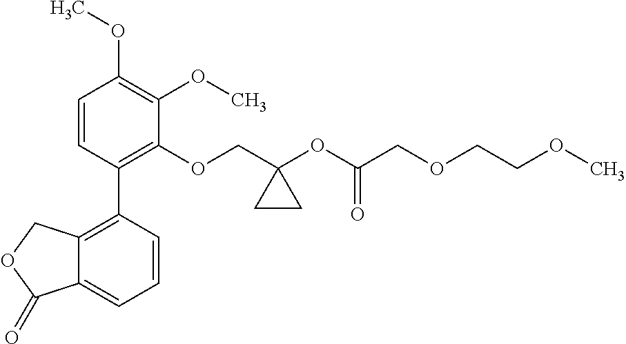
C1=CC(C2=C3C(=CC=C2)C(=O)OC3)=C(OCC2(OC(COCCOC)=O)CC2)C(OC)=C1OC
